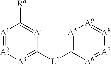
[A1]1=[A2][A3]=C([L1]C2=[A5][A9]=[A8][A7]=[A6]2)[A4]=C1[Ra]
